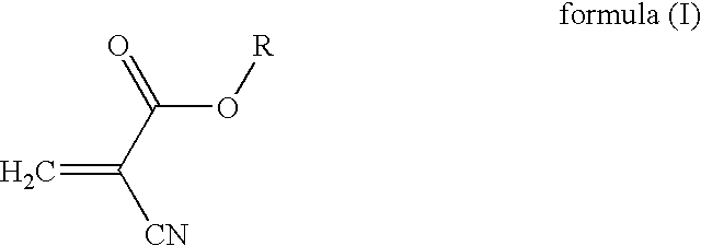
C(O[R])(C([CN])=C)=O
